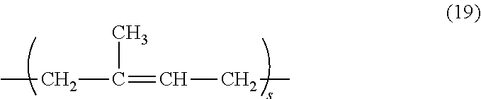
C(=C(C)CC)CC
